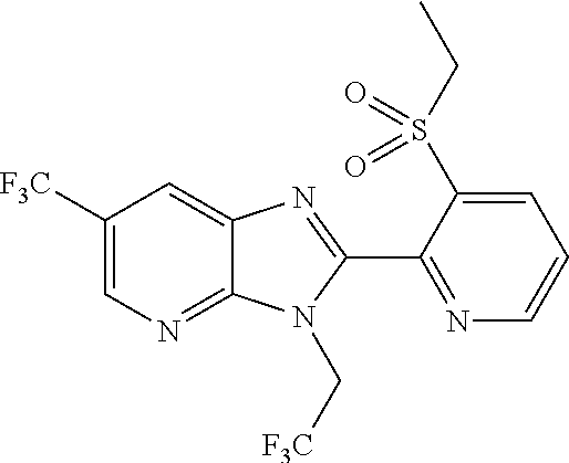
C1([F3C])=CN=C2C(=C1)N=C(C1=NC=CC=C1S(CC)(=O)=O)N2C[F3C]
